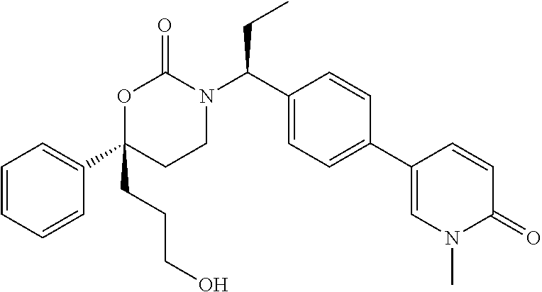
C1=CC=CC(C2(CCCO)CCN(C(C3=CC=C(C4=CN(C)C(=O)C=C4)C=C3)CC)C(=O)O2)=C1
